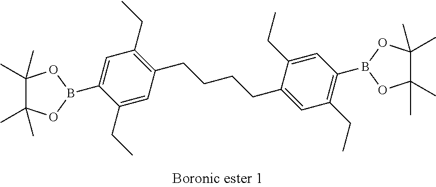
C1(C)(C)C(C)(C)OB(C2=CC(CC)=C(CCCCC3=CC(CC)=C(B4OC(C)(C)C(C)(C)O4)C=C3CC)C=C2CC)O1
